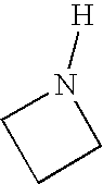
C1CN([H])C1
